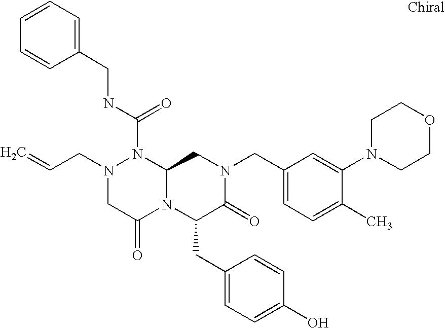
N1(C(NCC2=CC=CC=C2)=O)N(CC=C)CC(=O)N2C1CN(CC1=CC=C(C)C(N3CCOCC3)=C1)C(=O)C2CC1=CC=C(O)C=C1
